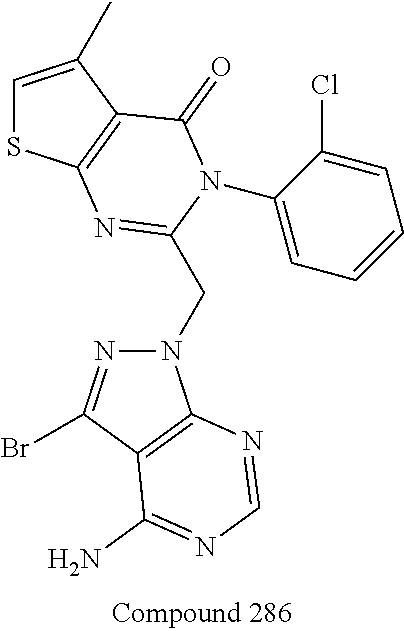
C1=C(C)C2=C(S1)N=C(CN1N=C(Br)C3=C1N=CN=C3N)N(C1=CC=CC=C1Cl)C2=O
